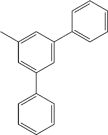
C1=CC(C2=CC(C)=CC(C3=CC=CC=C3)=C2)=CC=C1
